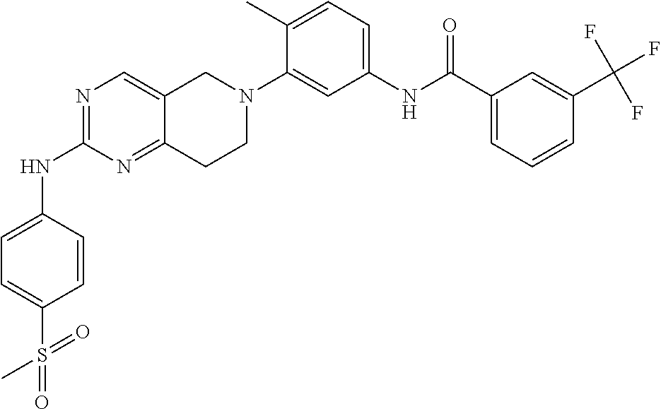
N1=C(NC2=CC=C(S(=O)(=O)C)C=C2)N=C2C(=C1)CN(C1=CC(NC(C3=CC=CC(C(F)(F)F)=C3)=O)=CC=C1C)CC2
